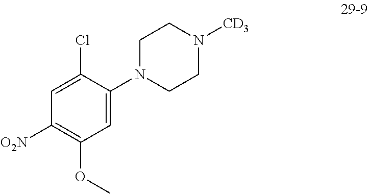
C1=C(N2CCN([CD3])CC2)C(Cl)=CC([O2N])=C1OC
